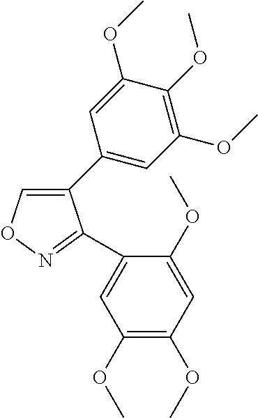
C1(C2=CC(OC)=C(OC)C(OC)=C2)=CON=C1C1=CC(OC)=C(OC)C=C1OC
